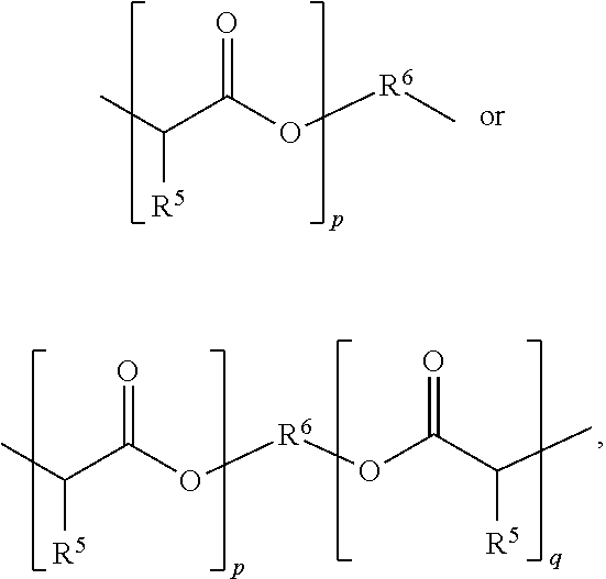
O=C(C([R5])C)O[R6]C.O=C(C([R5])C)O[R6]OC(=O)C([R5])C
